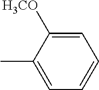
C1=C([H3CO])C(C)=CC=C1
